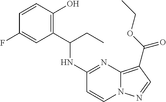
C1=CC(O)=C(C(NC2=NC3=C(C(OCC)=O)C=NN3C=C2)CC)C=C1F
